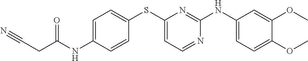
C(C(NC1=CC=C(SC2=CC=NC(NC3=CC=C(OC)C(OC)=C3)=N2)C=C1)=O)C#N
